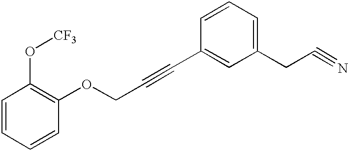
C1=CC(OCC#CC2=CC(CC#N)=CC=C2)=C(O[CF3])C=C1
